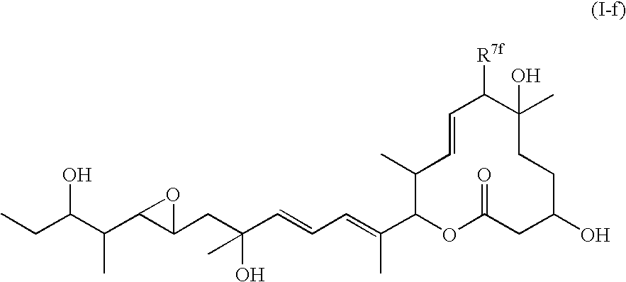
OC(C(C)C1C(CC(O)(C)C=CC=C(C)C2OC(=O)CC(O)CCC(C)(O)C([R7f])C=CC2C)O1)CC
